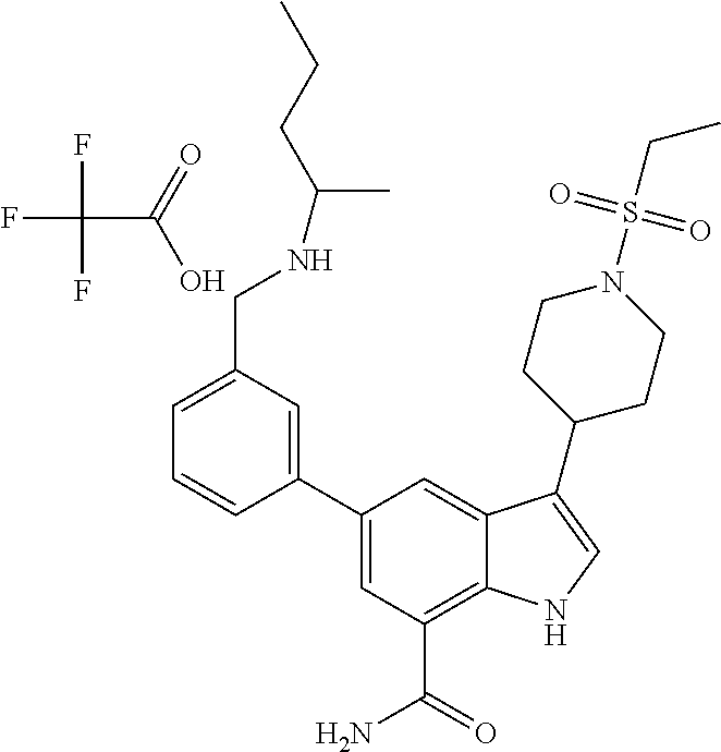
C1(C2=CC(CNC(CCC)C)=CC=C2)=CC(C(=O)N)=C2C(=C1)C(C1CCN(S(CC)(=O)=O)CC1)=CN2.C(C(O)=O)(F)(F)F
